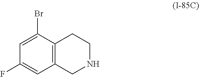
C1=C(Br)C2=C(C=C1F)CNCC2
